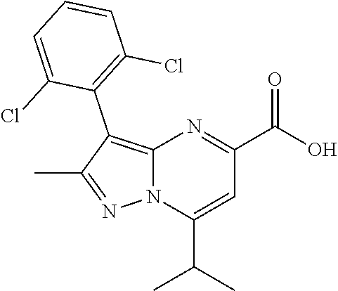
C1=CC=C(Cl)C(C2=C3N(N=C2C)C(C(C)C)=CC(C(=O)O)=N3)=C1Cl
